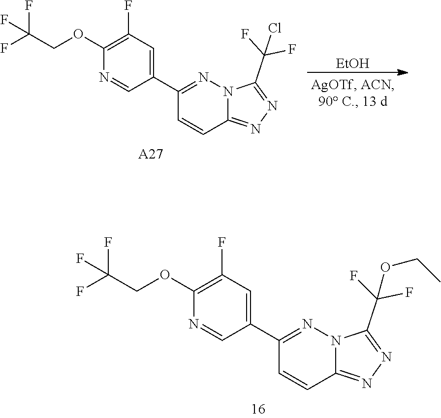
C1(OCC(F)(F)F)=C(F)C=C(C2=NN3C(=NN=C3C(F)(F)OCC)C=C2)C=N1.C1(OCC(F)(F)F)=C(F)C=C(C2=NN3C(=NN=C3C(F)(F)Cl)C=C2)C=N1.[A27].[EtOH]
